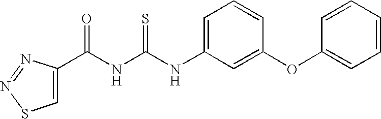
C1=C(C(NC(NC2=CC=CC(OC3=CC=CC=C3)=C2)=S)=O)N=NS1
